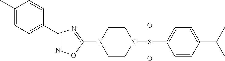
N1=C(C2=CC=C(C)C=C2)N=C(N2CCN(S(=O)(C3=CC=C(C(C)C)C=C3)=O)CC2)O1
